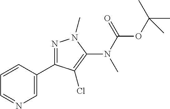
N1=C(C2=CN=CC=C2)C(Cl)=C(N(C(OC(C)(C)C)=O)C)N1C
